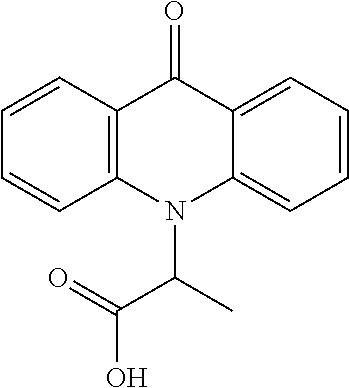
C12=C(N(C(C(O)=O)C)C3=CC=CC=C3C1=O)C=CC=C2
